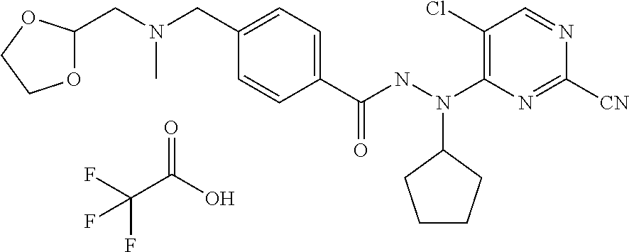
C1(Cl)=C(N(C2CCCC2)NC(C2=CC=C(CN(CC3OCCO3)C)C=C2)=O)N=C([CN])N=C1.C(C(O)=O)(F)(F)F
